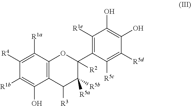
C12=C(C([R1a])=C([R4])C([R1b])=C1O)OC(C1=C([R1e])C(O)=C(O)C([R5d])=C1[R5c])([R2])C([R5b])([R5a])C2[R3]
